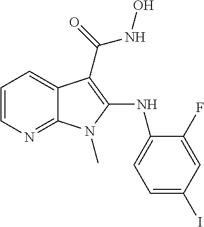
C1=CN=C2C(=C1)C(C(NO)=O)=C(NC1=CC=C(I)C=C1F)N2C
